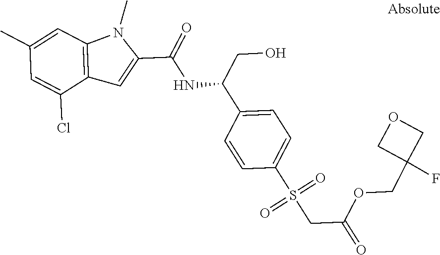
C1(C)=CC2=C(C(Cl)=C1)C=C(C(=O)NC(C1=CC=C(S(CC(OCC3(F)COC3)=O)(=O)=O)C=C1)CO)N2C
